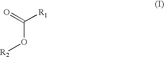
C(O[R2])([R1])=O
